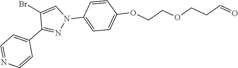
C1(Br)=CN(C2=CC=C(OCCOCCC=O)C=C2)N=C1C1=CC=NC=C1
